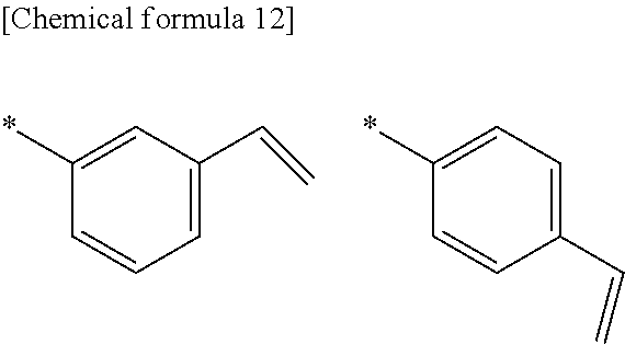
C1=CC=C(C=C)C=C1*.C1=CC(C=C)=CC=C1*
